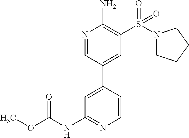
COC(NC1=NC=CC(C2=CC(S(N3CCCC3)(=O)=O)=C(N)N=C2)=C1)=O
